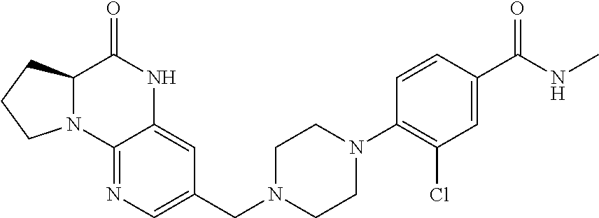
C12=NC=C(CN3CCN(C4=C(Cl)C=C(C(NC)=O)C=C4)CC3)C=C1NC(=O)C1N2CCC1
